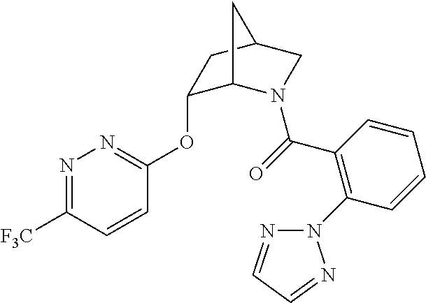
N1=C([F3C])C=CC(OC2C3N(C(=O)C4=C(N5N=CC=N5)C=CC=C4)CC(C2)C3)=N1
